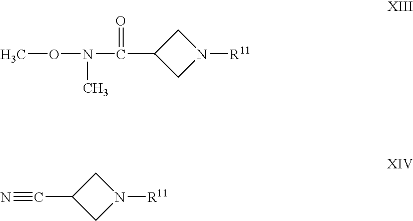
C(C1CN([R11])C1)(N(OC)C)=O.C(C1CN([R11])C1)#N
